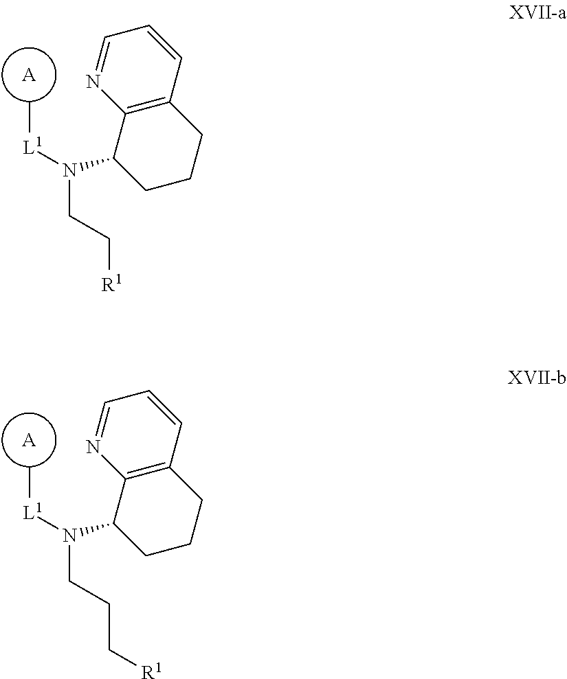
C[L1]N(CC[R1])C1CCCC2=C1N=CC=C2.[A].C[L1]N(CCC[R1])C1CCCC2=C1N=CC=C2.[A]
